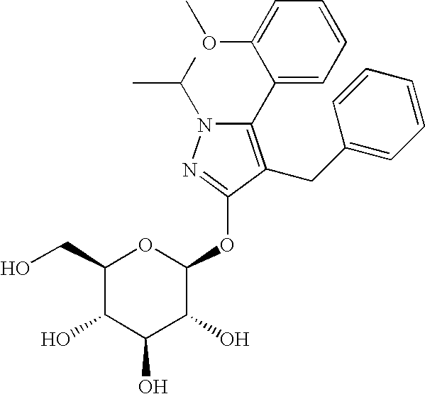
CC(N1C(C2=CC=CC=C2OC)=C(CC2=CC=CC=C2)C(OC2OC(CO)C(O)C(O)C2O)=N1)C
